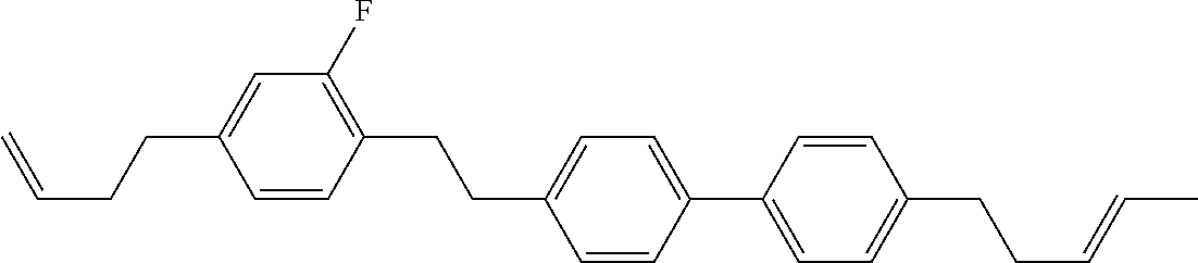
C1=CC(CCC2=CC=C(C3=CC=C(CCC=CC)C=C3)C=C2)=C(F)C=C1CCC=C
